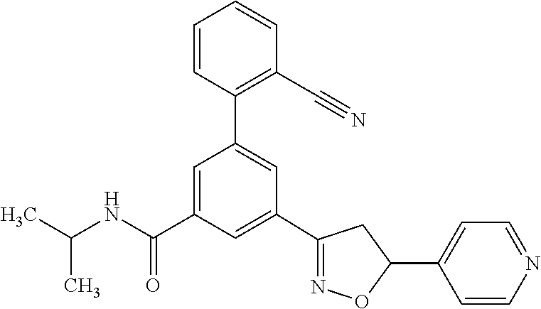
C1(C2=NOC(C3=CC=NC=C3)C2)=CC(C(NC(C)C)=O)=CC(C2=C(C#N)C=CC=C2)=C1
